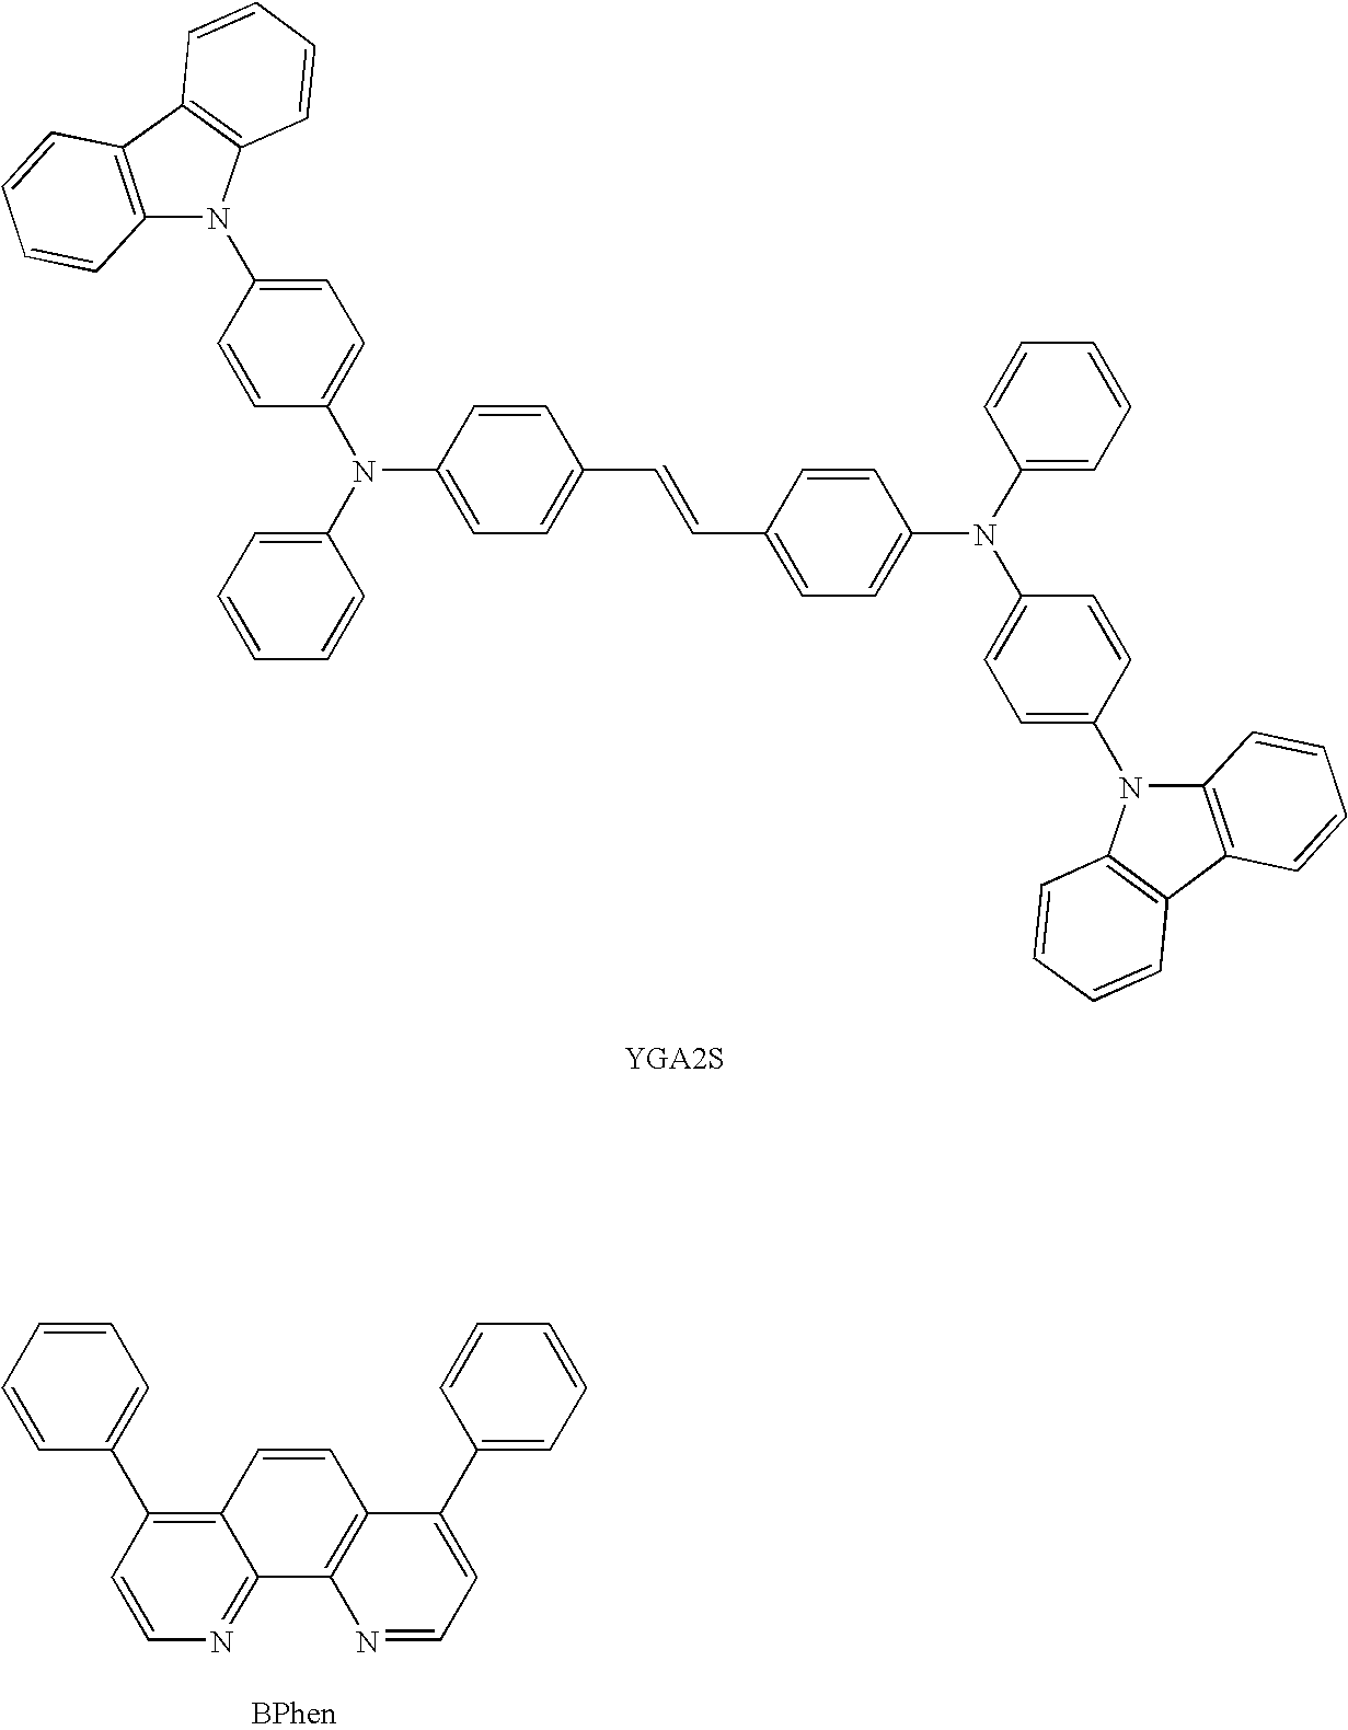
C1=C(N2C3=C(C4=C2C=CC=C4)C=CC=C3)C=CC(N(C2=CC=CC=C2)C2=CC=C(C=CC3=CC=C(N(C4=CC=CC=C4)C4=CC=C(N5C6=C(C7=C5C=CC=C7)C=CC=C6)C=C4)C=C3)C=C2)=C1.C12=C(C3=CC=CC=C3)C=CN=C1C1=C(C=C2)C(C2=CC=CC=C2)=CC=N1
